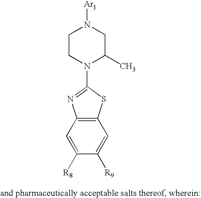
C1CN(C2=NC3=C(S2)C=C([R9])C([R8])=C3)C(C)CN1[Ar1]
